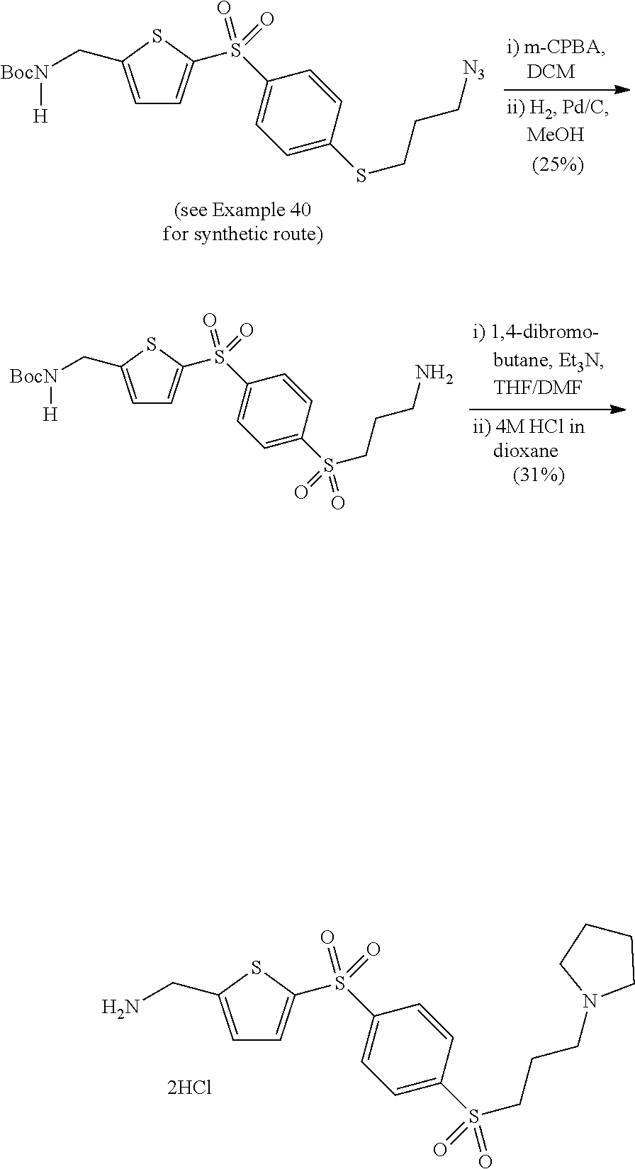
C1=C(CN)SC(S(C2=CC=C(S(CCCN3CCCC3)(=O)=O)C=C2)(=O)=O)=C1.[2HCl].C1=C(C[BocN][H])SC(S(C2=CC=C(SCCC[N3])C=C2)(=O)=O)=C1.C1=C(C[BocN][H])SC(S(C2=CC=C(S(CCCN)(=O)=O)C=C2)(=O)=O)=C1
